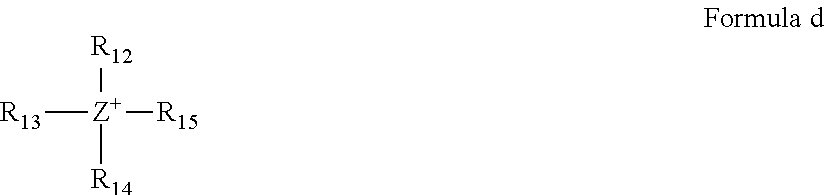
[R12][Z+]([R14])([R15])[R13]
